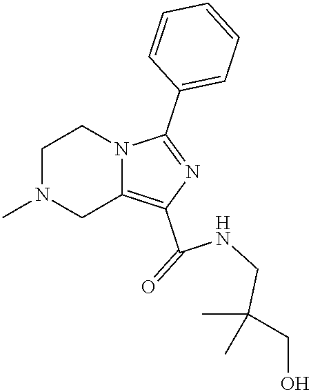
C1N(C)CC2=C(C(=O)NCC(C)(C)CO)N=C(C3=CC=CC=C3)N2C1
